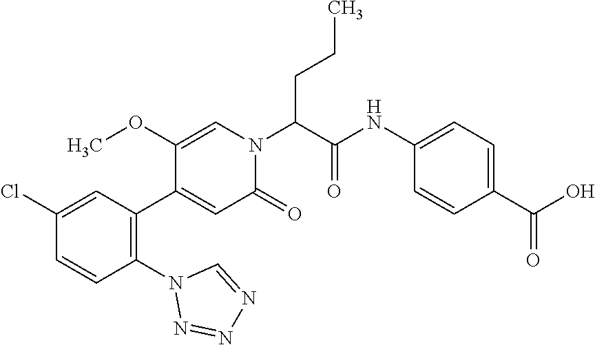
ClC1=CC(C2=CC(=O)N(C(C(NC3=CC=C(C(O)=O)C=C3)=O)CCC)C=C2OC)=C(N2N=NN=C2)C=C1
